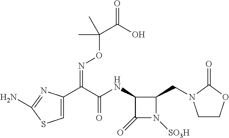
C1=C(C(C(NC2C(=O)N([SO3H])C2CN2CCOC2=O)=O)=NOC(C(O)=O)(C)C)N=C(N)S1
